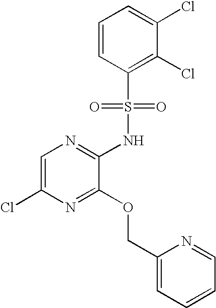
C1=C(Cl)N=C(OCC2=CC=CC=N2)C(NS(C2=C(Cl)C(Cl)=CC=C2)(=O)=O)=N1
